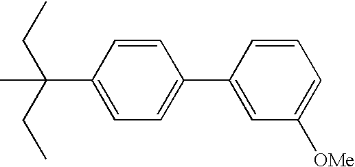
C1(C(C)(CC)CC)=CC=C(C2=CC([OMe])=CC=C2)C=C1
